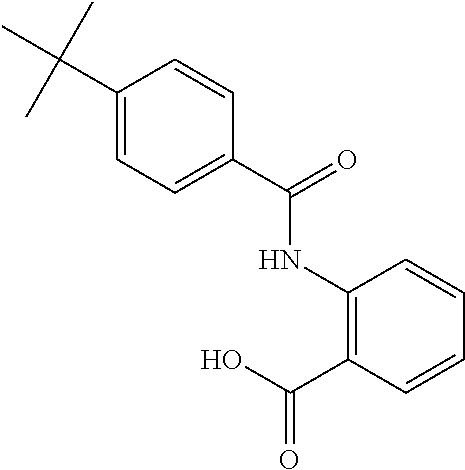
C1(C(C)(C)C)=CC=C(C(=O)NC2=C(C(O)=O)C=CC=C2)C=C1
